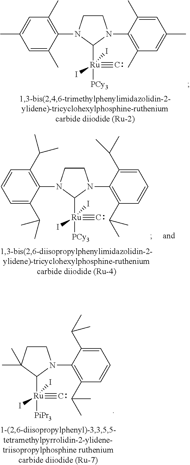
C1CN(C2=C(C)C=C(C)C=C2C)C([Ru](I)([PCy3])(#C)I)N1C1=C(C)C=C(C)C=C1C.C1CN(C2=C(C(C)C)C=CC=C2C(C)C)C([Ru](I)([PiPr3])(#C)I)C1(C)C.C1CN(C2=C(C(C)C)C=CC=C2C(C)C)C([Ru](I)([PCy3])(#C)I)N1C1=C(C(C)C)C=CC=C1C(C)C
